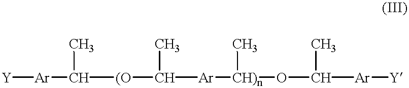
[Y][Ar]C([(O]C([Ar][CH)n](OC([Ar][Y])C)C)C)C
